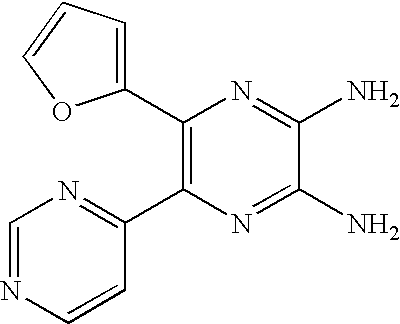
C1(C2=C(C3=NC=NC=C3)N=C(N)C(N)=N2)=CC=CO1
